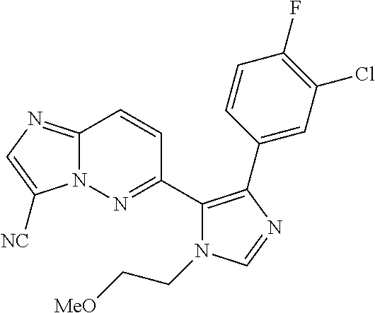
C12=NC=C([NC])N1N=C(C1=C(C3=CC(Cl)=C(F)C=C3)N=CN1CC[MeO])C=C2
